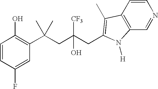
C1(F)=CC(C(CC(CC2=C(C)C3=C(C=NC=C3)N2[H])([CF3])O)(C)C)=C(O)C=C1
